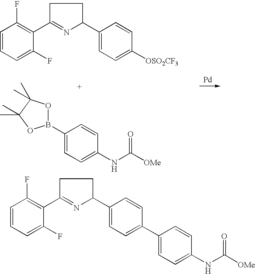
[Pd].C1=CC=C(F)C(C2=NC(C3=CC=C([OSO2CF3])C=C3)CC2)=C1F.C1(B2OC(C)(C)C(C)(C)O2)=CC=C(NC([OMe])=O)C=C1.C1=CC=C(F)C(C2=NC(C3=CC=C(C4=CC=C(NC([OMe])=O)C=C4)C=C3)CC2)=C1F
